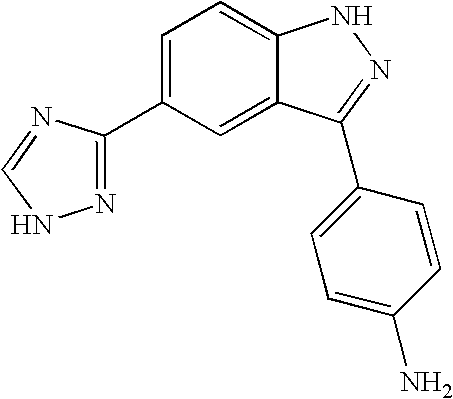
C1(C2=NNC=N2)=CC=C2C(=C1)C(C1=CC=C(N)C=C1)=NN2
